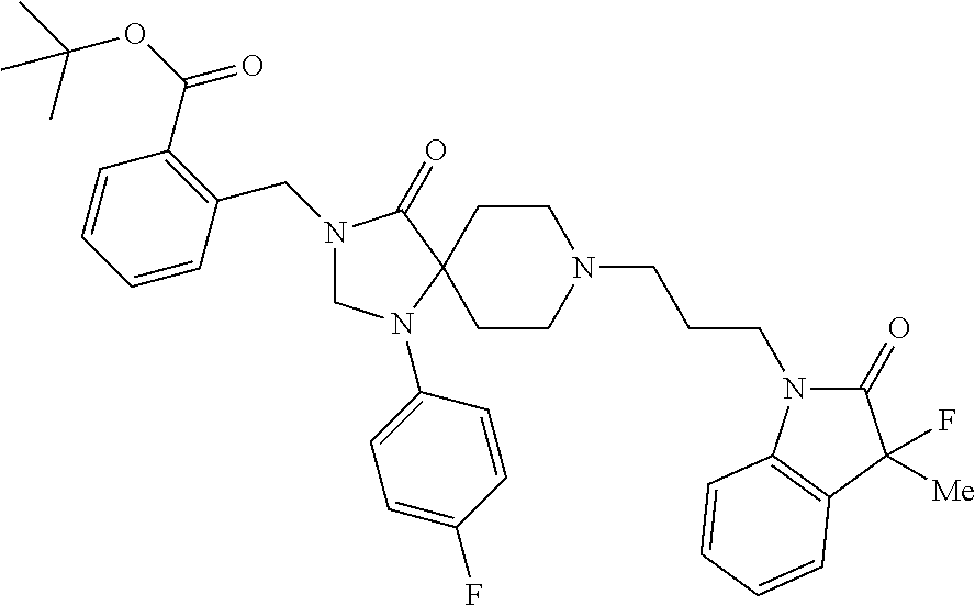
C1N(C2=CC=C(F)C=C2)C2(C(=O)N1CC1=C(C(=O)OC(C)(C)C)C=CC=C1)CCN(CCCN1C(=O)C(F)([Me])C3=C1C=CC=C3)CC2
